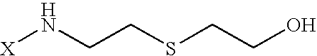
[X]NCCSCCO
